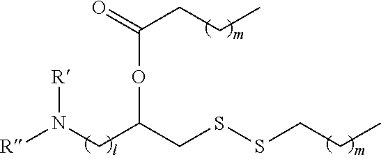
[R]N(CC(OC(CCC)=O)CSSCCC)[R]
